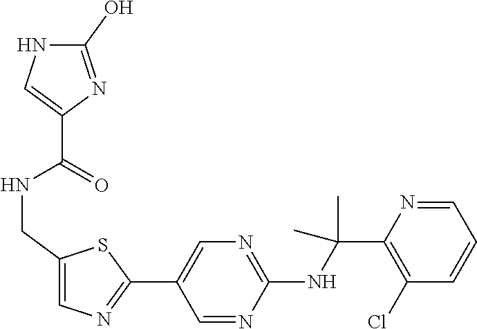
C1(C2=CN=C(NC(C)(C)C3=C(Cl)C=CC=N3)N=C2)=NC=C(CNC(=O)C2=CNC(O)=N2)S1
